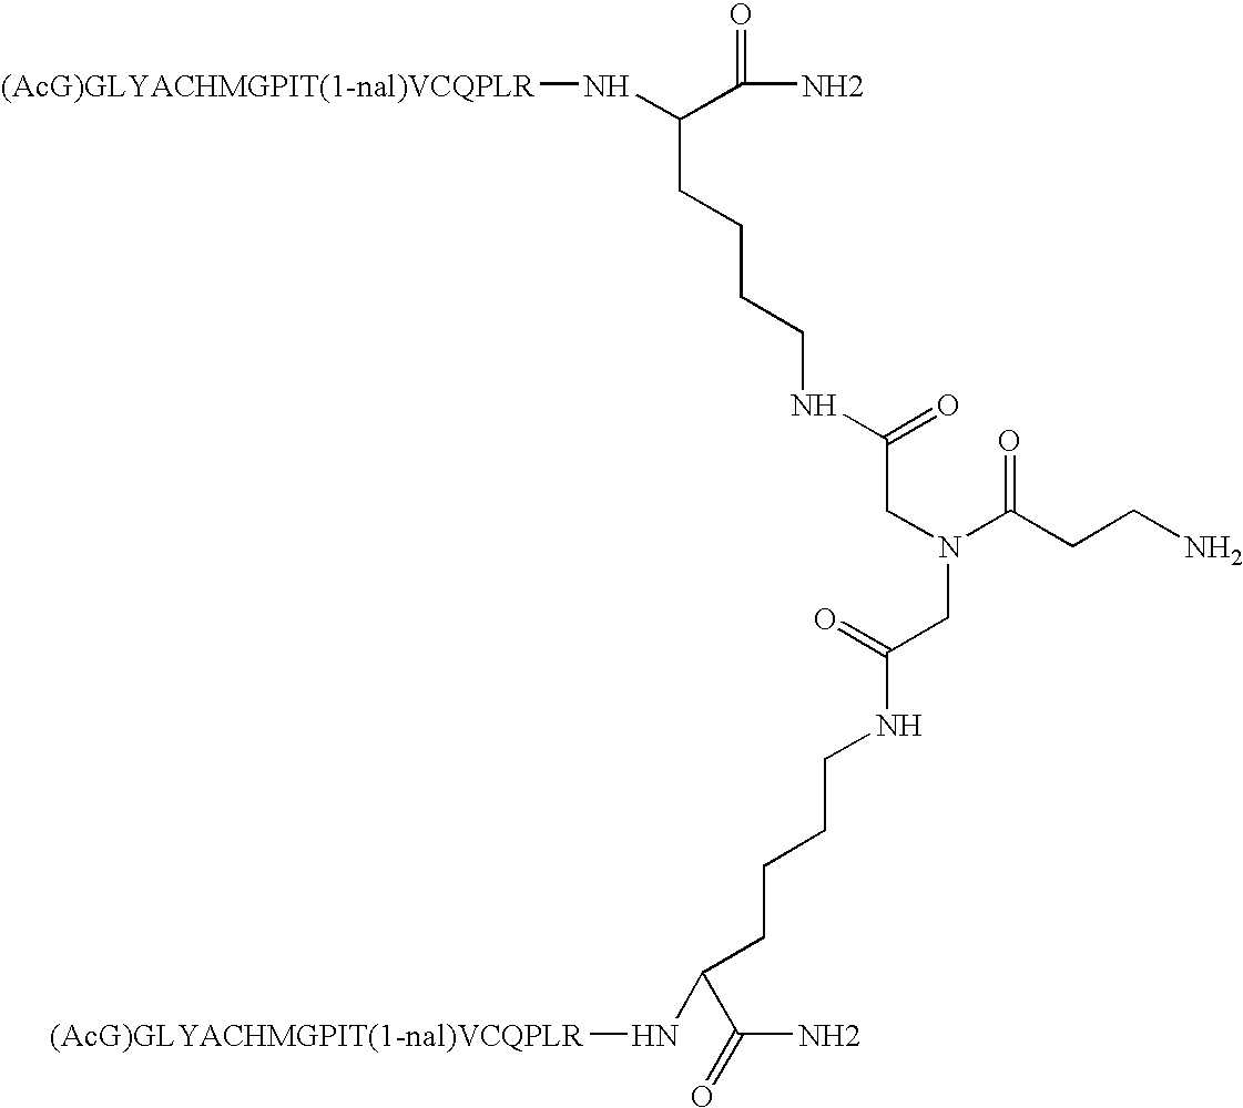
C(NC(=O)CN(CC(NCCCCC(N[(AcG)GLYACHMGPIT(1-nal)VCQPLR])C(N)=O)=O)C(=O)CCN)CCCC(N[(AcG)GLYACHMGPIT(1-nal)VCQPLR])C(=O)N
